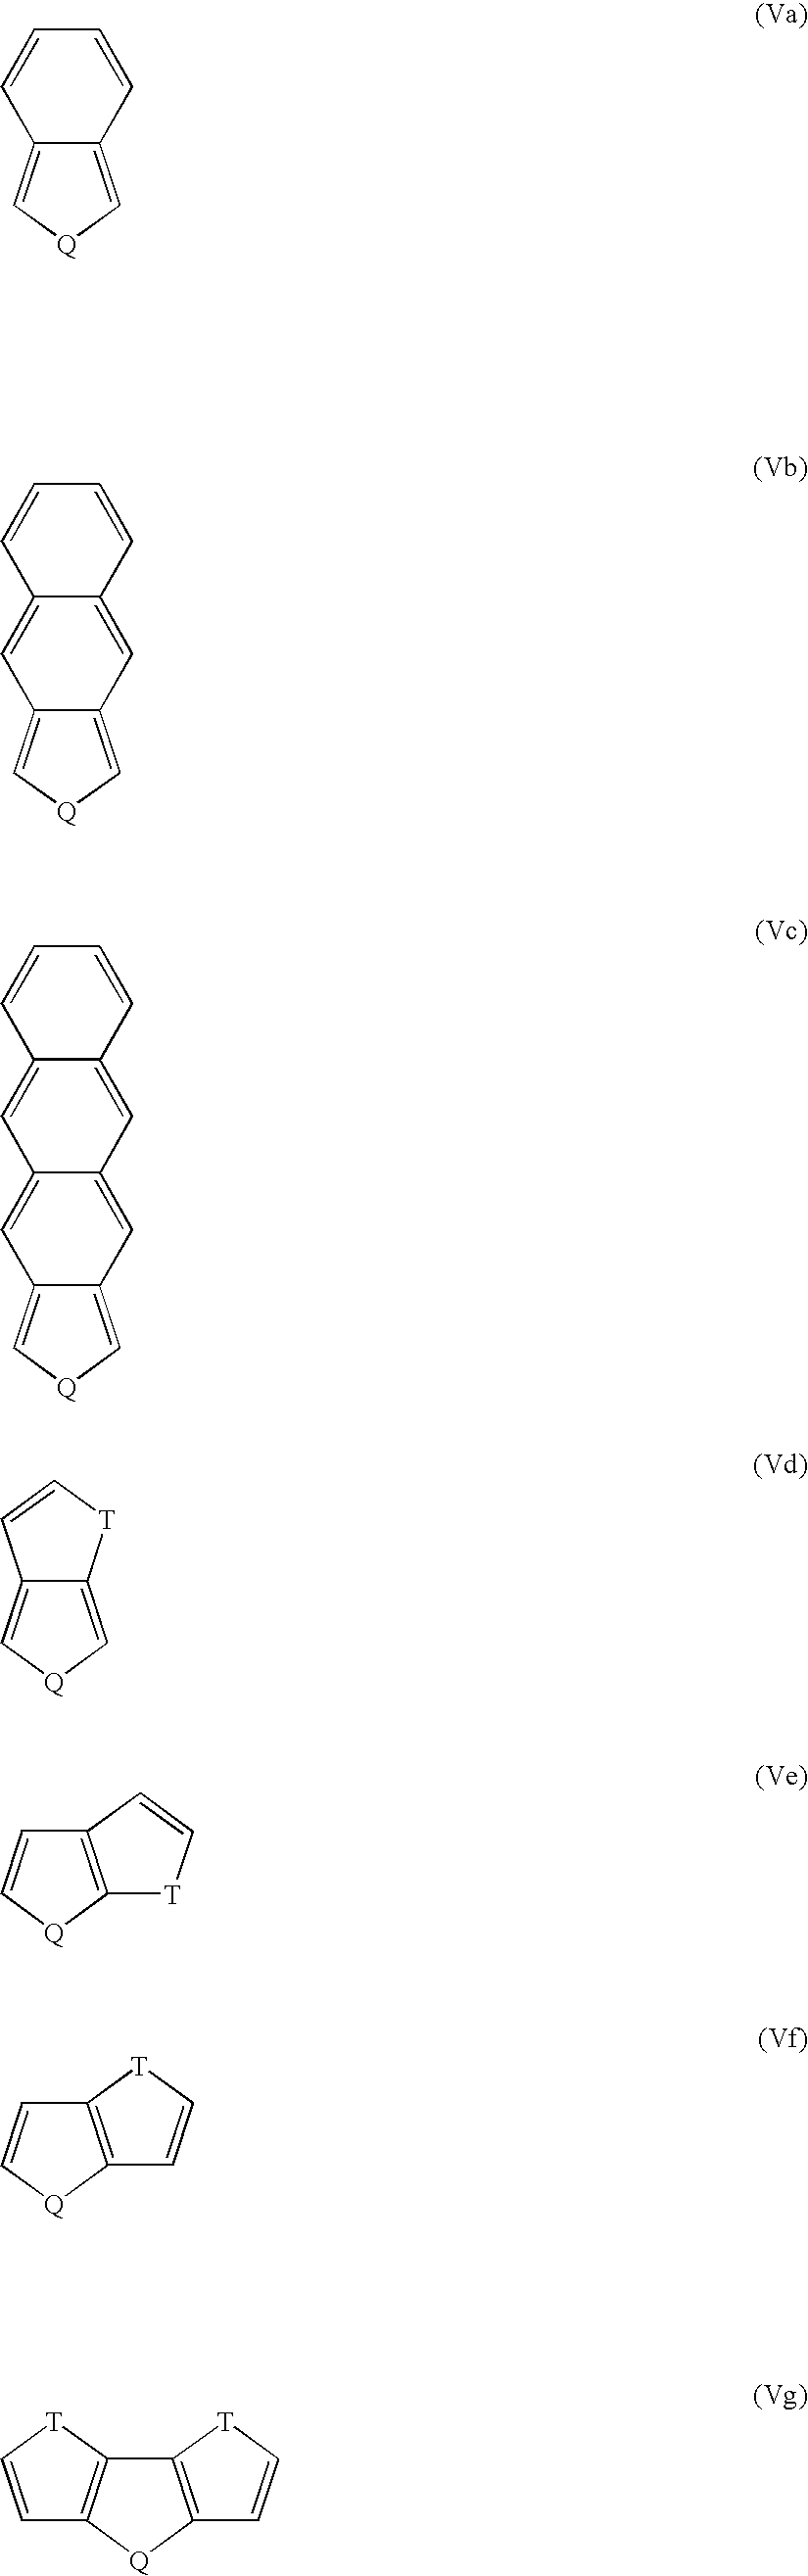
C1=CC2=C[Q]C=C2C=C1.C1=CC2=CC3=CC4=C[Q]C=C4C=C3C=C2C=C1.C12=C[Q]C=C1[T]C=C2.C12=C([Q]C=C1)[T]C=C2.C12=C([Q]C=C1)C=C[T]2.C1=C[T]C2=C1[Q]C1=C2[T]C=C1.C12=CC3=C[Q]C=C3C=C1C=CC=C2
